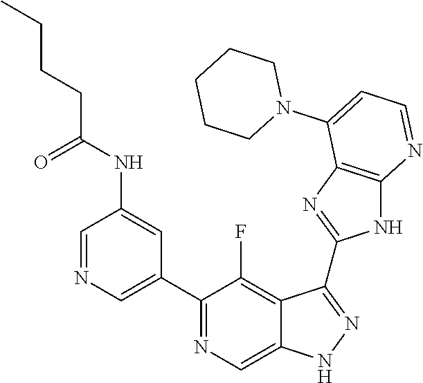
C1=NC=C(C2=NC=C3C(=C2F)C(C2=NC4=C(N2)N=CC=C4N2CCCCC2)=NN3)C=C1NC(=O)CCCC
